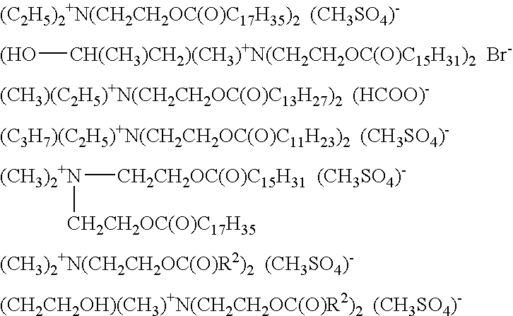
[(C2H5)2+N(CH2CH2OC(O)C17H35)2  (CH3SO4)-].[(HO][CH(CH3)CH2)(CH3)+N(CH2CH2OC(O)C15H31)2  Br-].[(CH3)(C2H5)+N(CH2CH2OC(O)C13H27)2  (HCOO)-].[(C3H7)(C2H5)+N(CH2CH2OC(O)C11H23)2  (CH3SO4)-].[(CH3)2+N]([CH2CH2OC(O)C15H31  (CH3SO4)-])[CH2CH2OC(O)C17H35].[(CH3)2+N(CH2CH2OC(O)R2)2  (CH3SO4)-]
